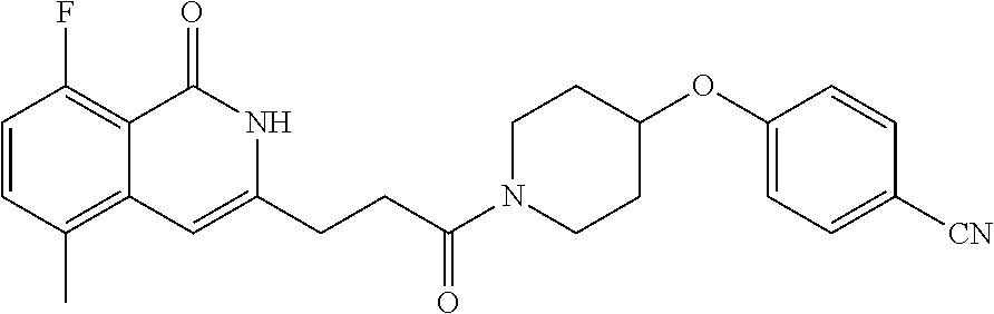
C1=CC(F)=C2C(=C1C)C=C(CCC(N1CCC(OC3=CC=C([CN])C=C3)CC1)=O)NC2=O
